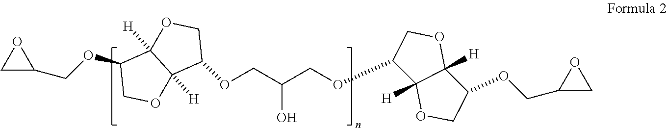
O(CC(COC1C2([H])C([H])(OC1)C(OCC1CO1)CO2)O)C1C2([H])OCC(OCC3OC3)C2([H])OC1
